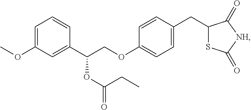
C1=C(OC)C=C(C(COC2=CC=C(CC3SC(=O)[NH]C3=O)C=C2)OC(=O)CC)C=C1
